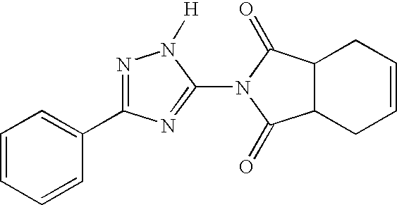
C12C(CC=CC1)C(=O)N(C1=NC(C3=CC=CC=C3)=NN1[H])C2=O
